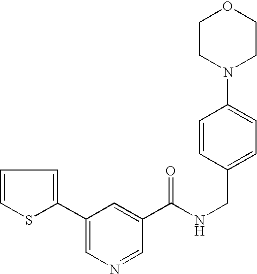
C1=CSC(C2=CN=CC(C(NCC3=CC=C(N4CCOCC4)C=C3)=O)=C2)=C1
